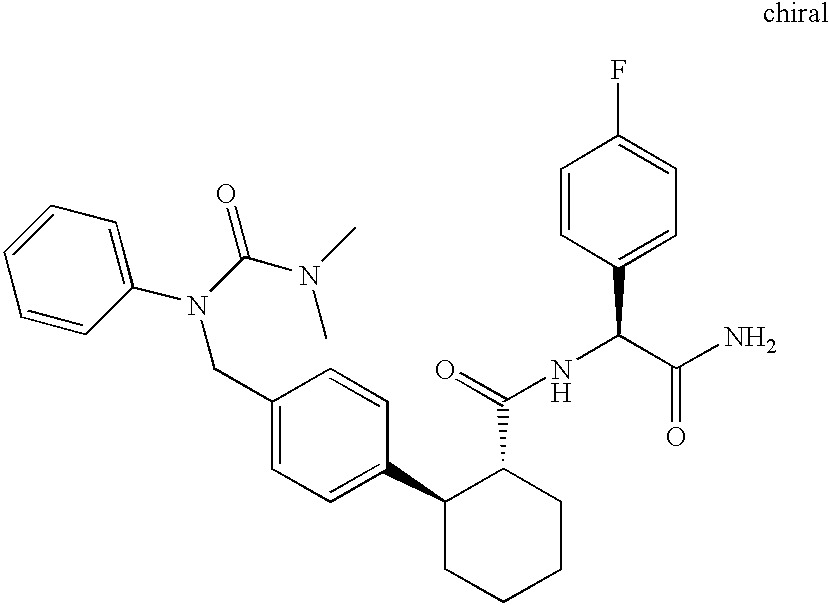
C1(CN(C(N(C)C)=O)C2=CC=CC=C2)=CC=C(C2CCCCC2C(NC(C2=CC=C(F)C=C2)C(N)=O)=O)C=C1
